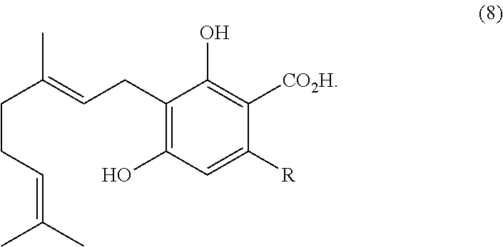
C1(O)=C([CO2H])C([R])=CC(O)=C1CC=C(CCC=C(C)C)C
